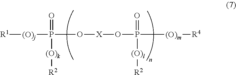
[R1][(O)j]P(O[X]OP(=O)([(O)m][R4])[(O)l][R2])(=O)[(O)k][R2]
